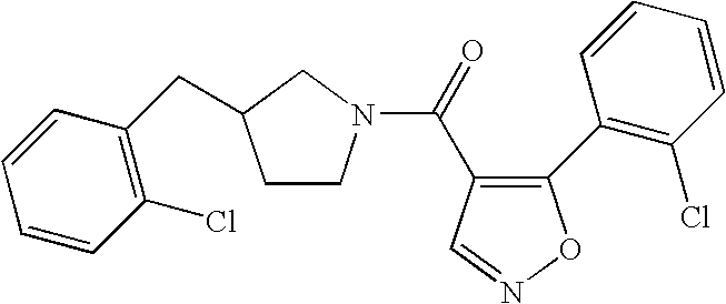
C(=O)(C1=C(C2=C(Cl)C=CC=C2)ON=C1)N1CCC(CC2=C(Cl)C=CC=C2)C1
